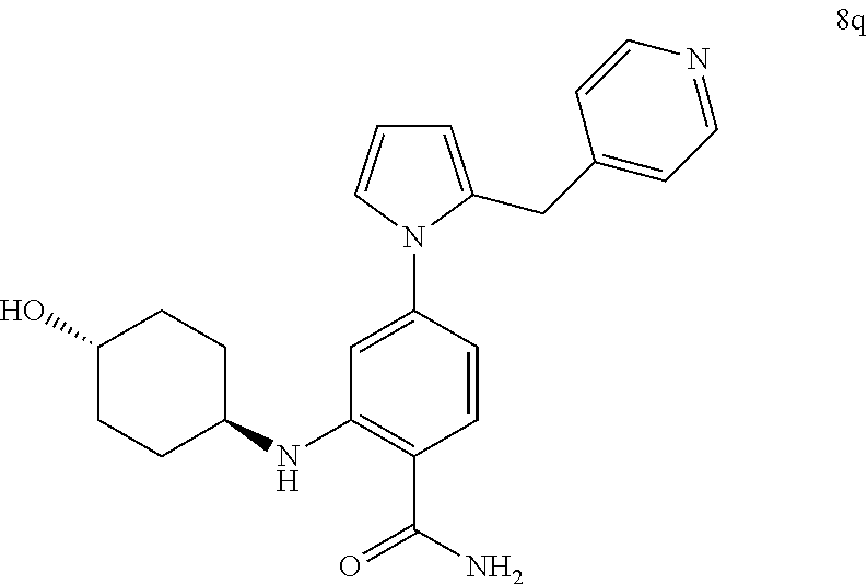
C1(O)CCC(NC2=C(C(N)=O)C=CC(N3C(CC4=CC=NC=C4)=CC=C3)=C2)CC1
